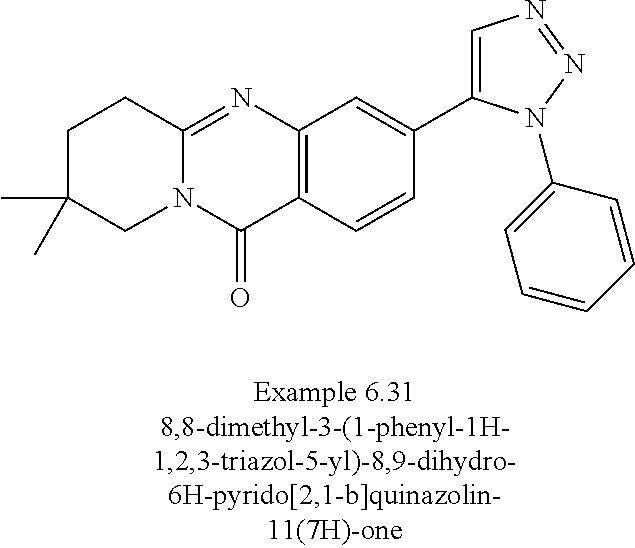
N12C(=NC3=C(C1=O)C=CC(C1=CN=NN1C1=CC=CC=C1)=C3)CCC(C)(C)C2
